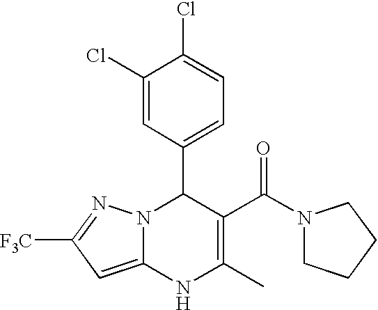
C1(Cl)=CC(C2N3C(=CC([F3C])=N3)NC(C)=C2C(N2CCCC2)=O)=CC=C1Cl
